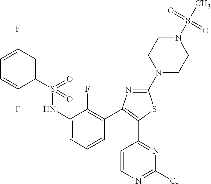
C1(S(=O)(=O)NC2=CC=CC(C3=C(C4=NC(Cl)=NC=C4)SC(N4CCN(S(=O)(=O)C)CC4)=N3)=C2F)=CC(F)=CC=C1F
